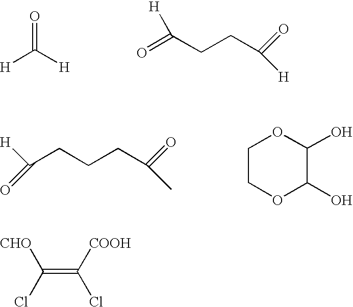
[H]C([H])=O.O=C(CCC([H])=O)[H].C(CCCC(C)=O)([H])=O.C1COC(O)C(O)O1.C(=C([COOH])Cl)([CHO])Cl
